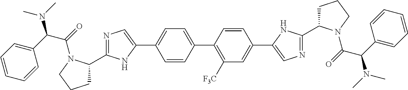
C1=CC(C2=C([F3C])C=C(C3=CN=C(C4CCCN4C(C(N(C)C)C4=CC=CC=C4)=O)N3)C=C2)=CC=C1C1=CN=C(C2CCCN2C(C(N(C)C)C2=CC=CC=C2)=O)N1
